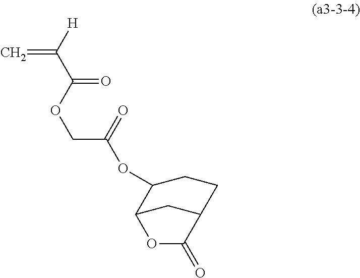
O(C(C([H])=C)=O)CC(OC1C2CC(CC1)C(=O)O2)=O
